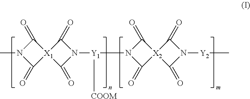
C1(=O)N(C)C(=O)[X1]12C(=O)N([Y1](N1C(=O)[X2]3(C1=O)C(=O)N([Y2]C)C3=O)[COOM])C2=O
